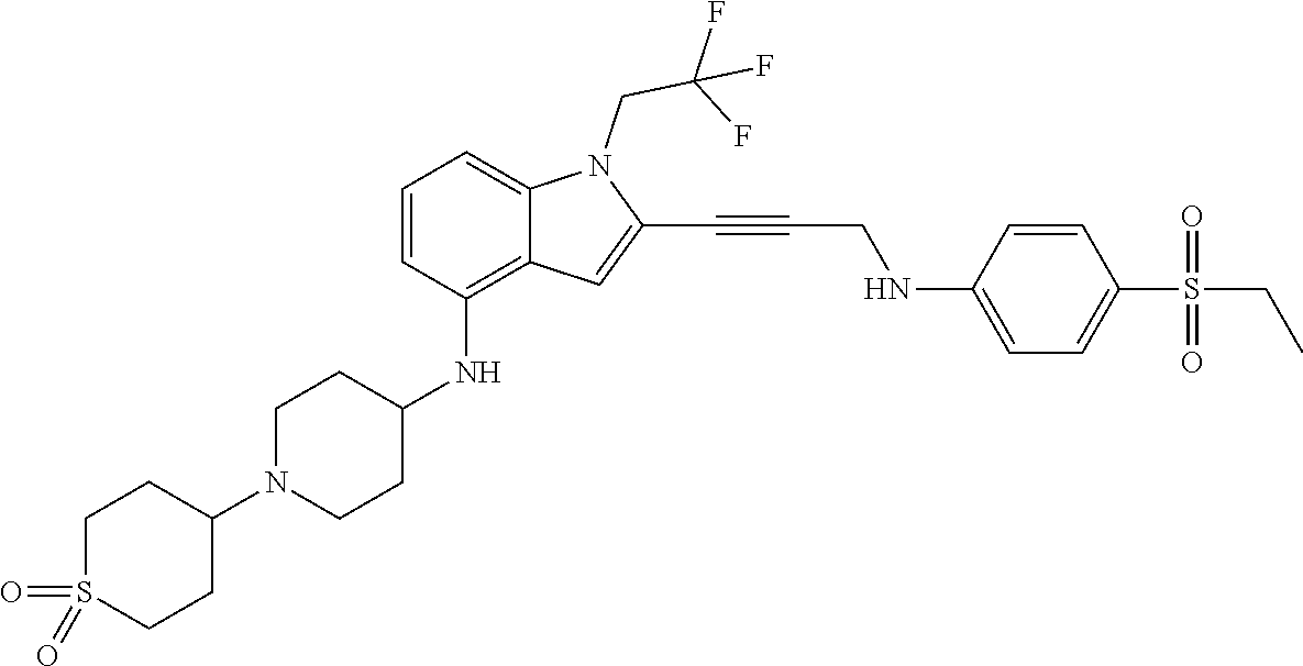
C(C#CC1=CC2=C(NC3CCN(C4CCS(=O)(=O)CC4)CC3)C=CC=C2N1CC(F)(F)F)NC1=CC=C(S(CC)(=O)=O)C=C1
